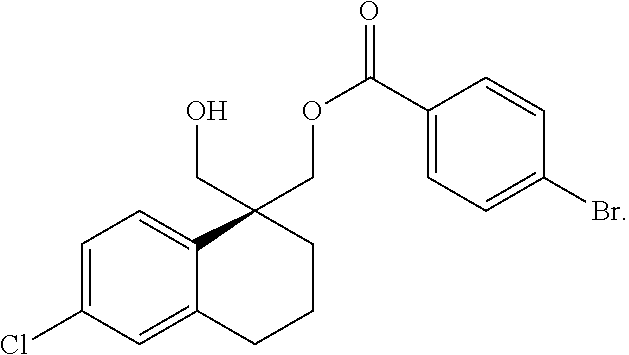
C1=C(Cl)C=C2C(=C1)C(CO)(COC(C1=CC=C(Br)C=C1)=O)CCC2
